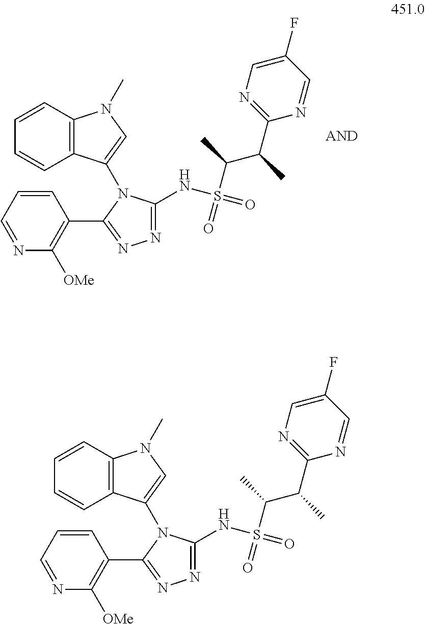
C12=C(C=CC=C1)N(C)C=C2N1C(NS(=O)(C(C)C(C)C2=NC=C(F)C=N2)=O)=NN=C1C1=C([OMe])N=CC=C1.C12=C(C=CC=C1)N(C)C=C2N1C(NS(=O)(C(C)C(C)C2=NC=C(F)C=N2)=O)=NN=C1C1=C([OMe])N=CC=C1
